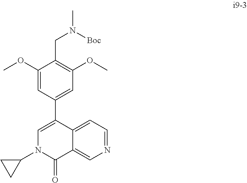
C1(OC)=CC(C2=CN(C3CC3)C(=O)C3=CN=CC=C32)=CC(OC)=C1CN(C)[Boc]
